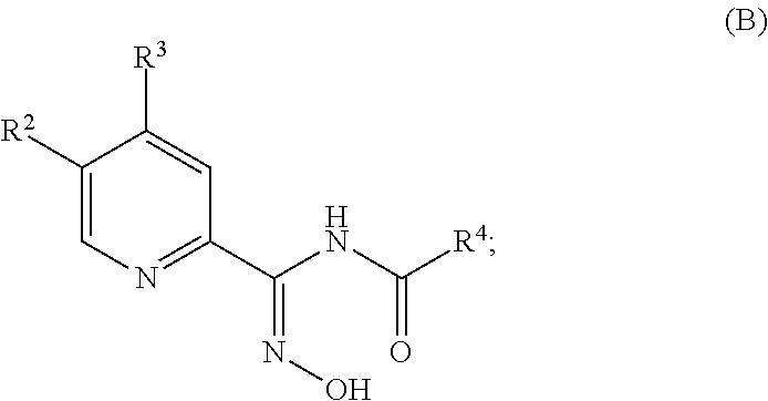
C1([R2])=CN=C(C(NC([R4])=O)=NO)C=C1[R3]
